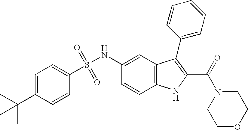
C1=C(C(C)(C)C)C=CC(S(NC2=CC3=C(C=C2)NC(C(=O)N2CCOCC2)=C3C2=CC=CC=C2)(=O)=O)=C1
